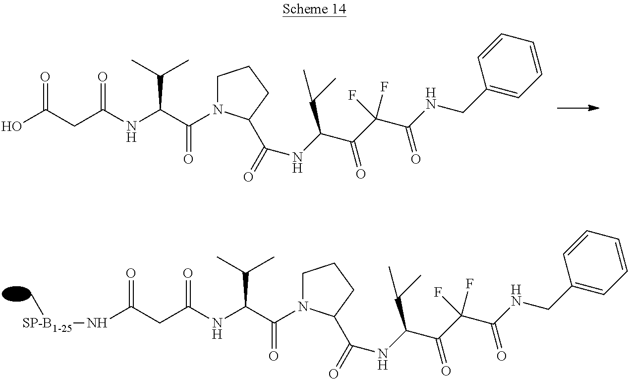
C(C(C(=O)N1CCCC1C(=O)NC(C(=O)C(F)(C(NCC1=CC=CC=C1)=O)F)C(C)C)NC(CC(O)=O)=O)(C)C.C(C)(C)C(C(=O)N1CCCC1C(=O)NC(C(=O)C(F)(C(NCC1=CC=CC=C1)=O)F)C(C)C)NC(CC(=O)N[SP-B1-25]C)=O
